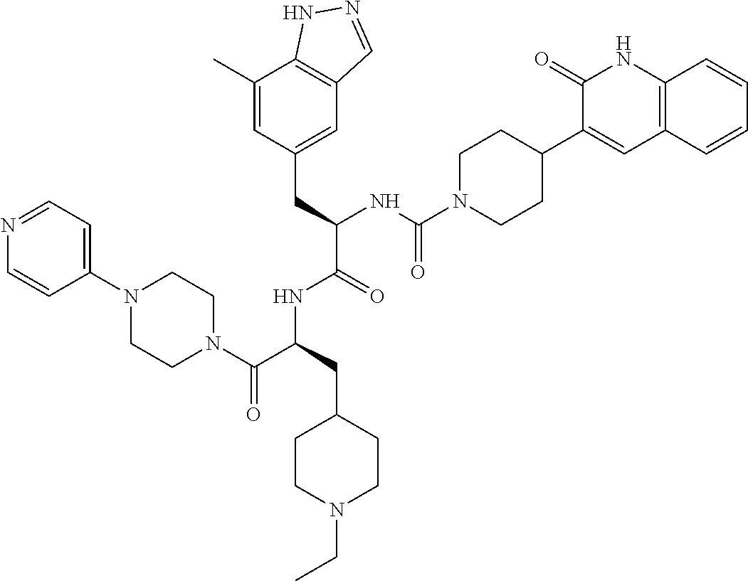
N1=CC=C(N2CCN(C(C(CC3CCN(CC)CC3)NC(C(CC3=CC4=C(C(C)=C3)NN=C4)NC(N3CCC(C4=CC5=C(NC4=O)C=CC=C5)CC3)=O)=O)=O)CC2)C=C1
